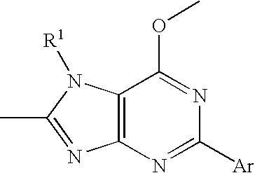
C12=C(N=C([Ar])N=C1OC)N=C(C)N2[R1]
